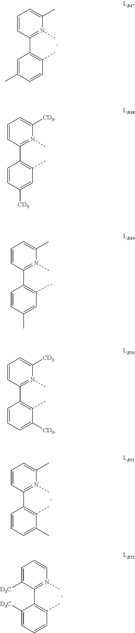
C1=CC(C2=C(C)C=CC(C)=C2)=N(C)C(C)=C1.C1=CC(C2=C(C)C=C([CD3])C=C2)=N(C)C([CD3])=C1.C1=CC(C2=C(C)C=C(C)C=C2)=N(C)C(C)=C1.C1=CC(C2=C(C)C(C)=CC=C2)=N(C)C(C)=C1.C1=C([D3C])C(C2=C(C)C=CC=C2[D3C])=N(C)C=C1.C1=CC(C2=C(C)C([CD3])=CC=C2)=N(C)C([CD3])=C1
